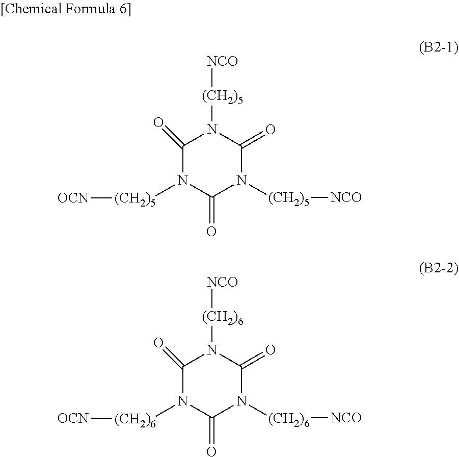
C1(=O)N([(CH2)5][OCN])C(=O)N([(CH2)5][NCO])C(=O)N1[(CH2)5][NCO].C1(=O)N([(CH2)6][OCN])C(=O)N([(CH2)6][NCO])C(=O)N1[(CH2)6][NCO]
